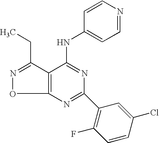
N1=C(CC)C2=C(O1)N=C(C1=C(F)C=CC(Cl)=C1)N=C2NC1=CC=NC=C1
